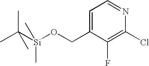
C1=C(CO[Si](C(C)(C)C)(C)C)C(F)=C(Cl)N=C1
